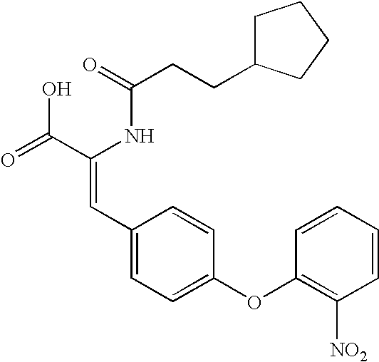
C(=O)(NC(C(=O)O)=CC1=CC=C(OC2=C([NO2])C=CC=C2)C=C1)CCC1CCCC1
